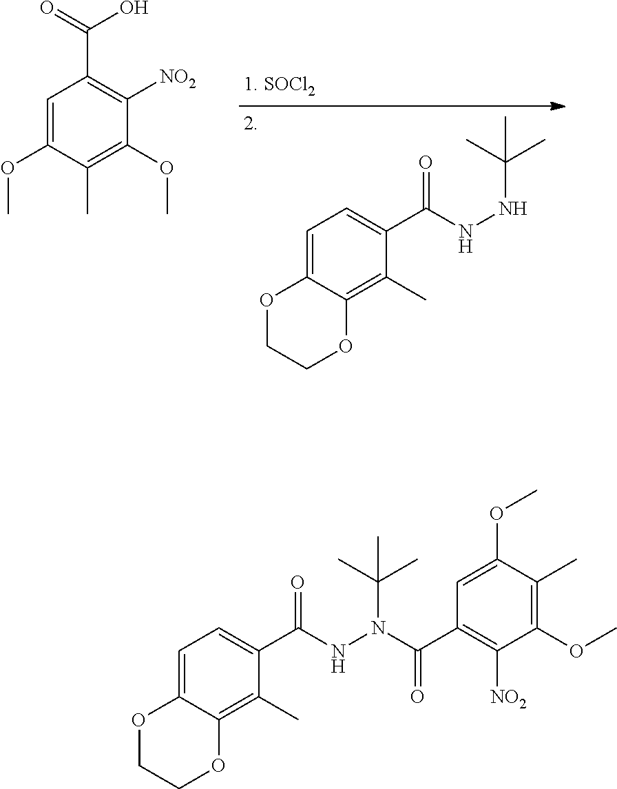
C1(C)=C2C(=CC=C1C(NN(C(=O)C1=C([NO2])C(OC)=C(C)C(OC)=C1)C(C)(C)C)=O)OCCO2.C1(OC)=C(C)C(OC)=CC(C(O)=O)=C1[NO2].C1(C)=C2C(=CC=C1C(NNC(C)(C)C)=O)OCCO2
